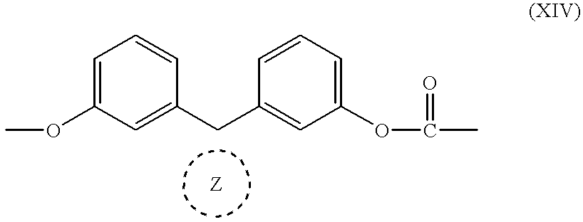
C1=C(OC)C=C(CC2=CC(OC(C)=O)=CC=C2)C=C1
